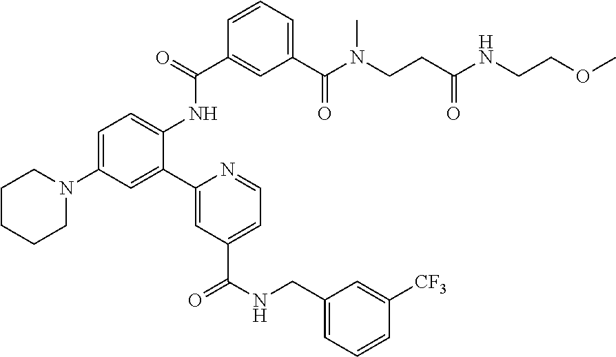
C1=C(N2CCCCC2)C=C(C2=CC(C(NCC3=CC=CC([CF3])=C3)=O)=CC=N2)C(NC(=O)C2=CC(C(N(CCC(NCCOC)=O)C)=O)=CC=C2)=C1
